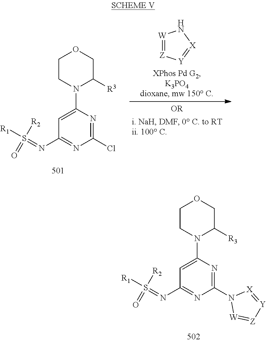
C1(Cl)=NC(N2C([R3])COCC2)=CC(N=S([R1])([R2])=O)=N1.[W]1=[Z][Y]=[X]N1.C1(N2[W]=[Z][Y]=[X]2)=NC(N2C([R3])COCC2)=CC(N=S([R1])([R2])=O)=N1
